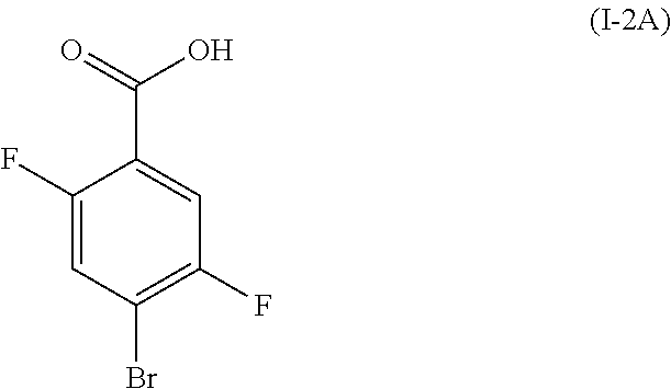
C1(F)=CC(Br)=C(F)C=C1C(=O)O
